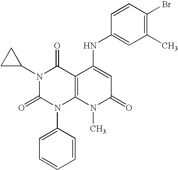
N1(C2CC2)C(=O)N(C2=CC=CC=C2)C2=C(C1=O)C(NC1=CC(C)=C(Br)C=C1)=CC(=O)N2C
